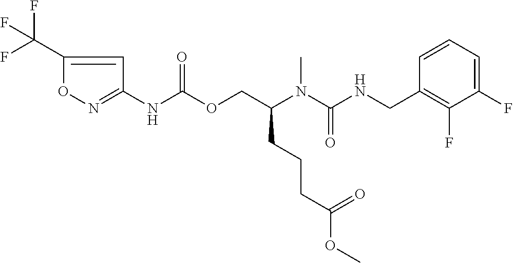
C1=CC(CNC(N(C(COC(NC2=NOC(C(F)(F)F)=C2)=O)CCCC(OC)=O)C)=O)=C(F)C(F)=C1
